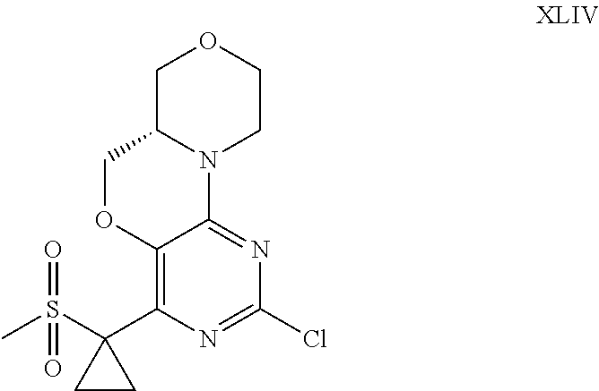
C1C2N(CCO1)C1=NC(Cl)=NC(C3(S(C)(=O)=O)CC3)=C1OC2
